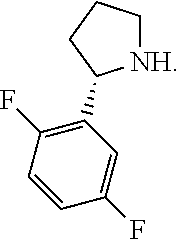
[NH]1CCCC1C1=C(F)C=CC(F)=C1
